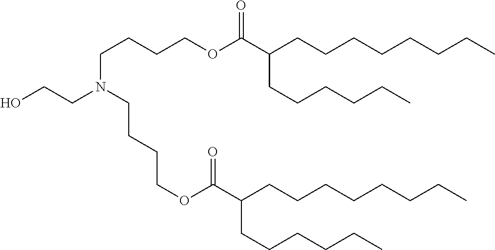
C(CN(CCCCOC(C(CCCCCCCC)CCCCCC)=O)CCCCOC(C(CCCCCCCC)CCCCCC)=O)O
